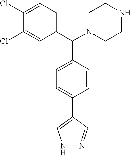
C1(Cl)=CC=C(C(N2CCNCC2)C2=CC=C(C3=CNN=C3)C=C2)C=C1Cl
